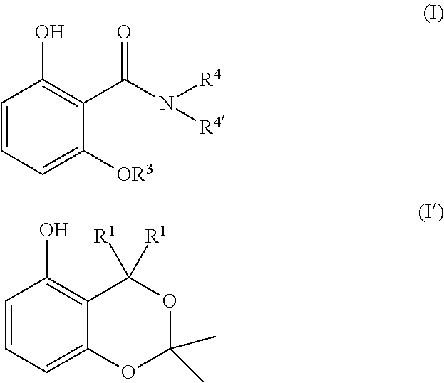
C1=CC=C([OR3])C(C(N([R4])[R4])=O)=C1O.C1=CC=C2C(=C1O)C([R1])([R1])OC(C)(C)O2
